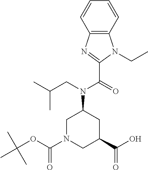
C12=C(C=CC=C1)N(CC)C(C(=O)N(CC(C)C)C1CC(C(O)=O)CN(C(OC(C)(C)C)=O)C1)=N2
